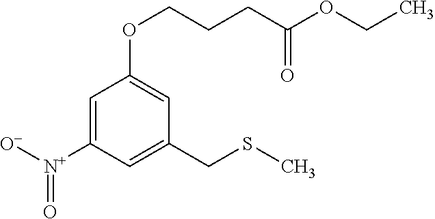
C1=C([N+](=O)[O-])C=C(CSC)C=C1OCCCC(OCC)=O
